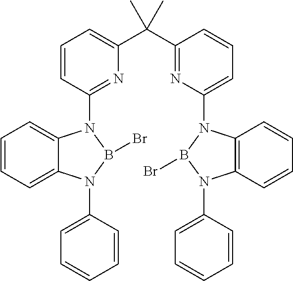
C1=CC=C2C(=C1)N(C1=NC(C(C3=NC(N4C5=C(N(C6=CC=CC=C6)B4Br)C=CC=C5)=CC=C3)(C)C)=CC=C1)B(Br)N2C1=CC=CC=C1
